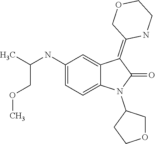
C1(N2C(=O)C(=C3COCCN3)C3=CC(NC(COC)C)=CC=C23)CCOC1
